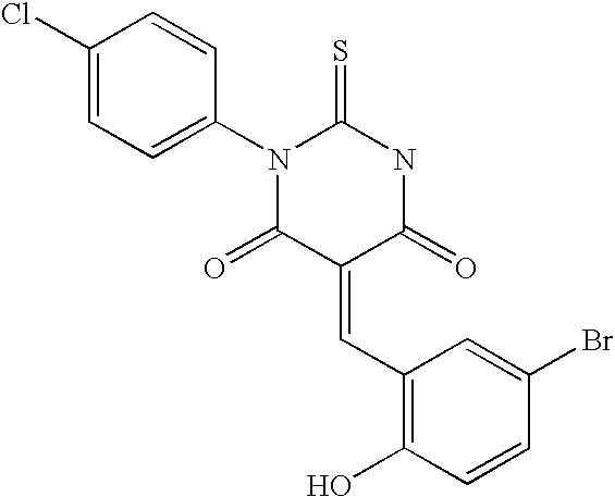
C1(Cl)=CC=C(N2C(=O)C(=CC3=C(O)C=CC(Br)=C3)C(=O)NC2=S)C=C1
